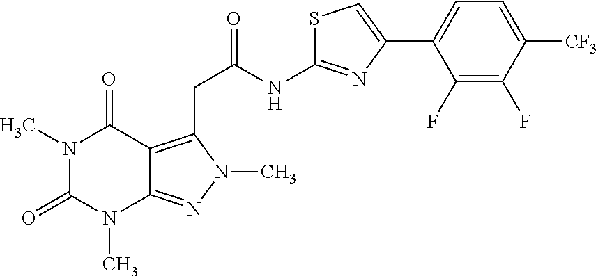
N1(C)C(=O)N(C)C2=NN(C)C(CC(NC3=NC(C4=CC=C([CF3])C(F)=C4F)=CS3)=O)=C2C1=O
